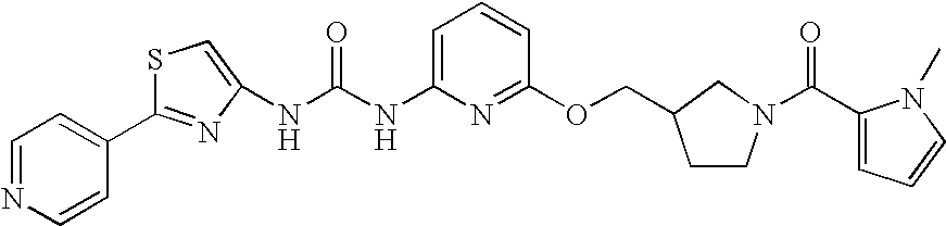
C1=NC=CC(C2=NC(NC(NC3=CC=CC(OCC4CCN(C(C5=CC=CN5C)=O)C4)=N3)=O)=CS2)=C1
